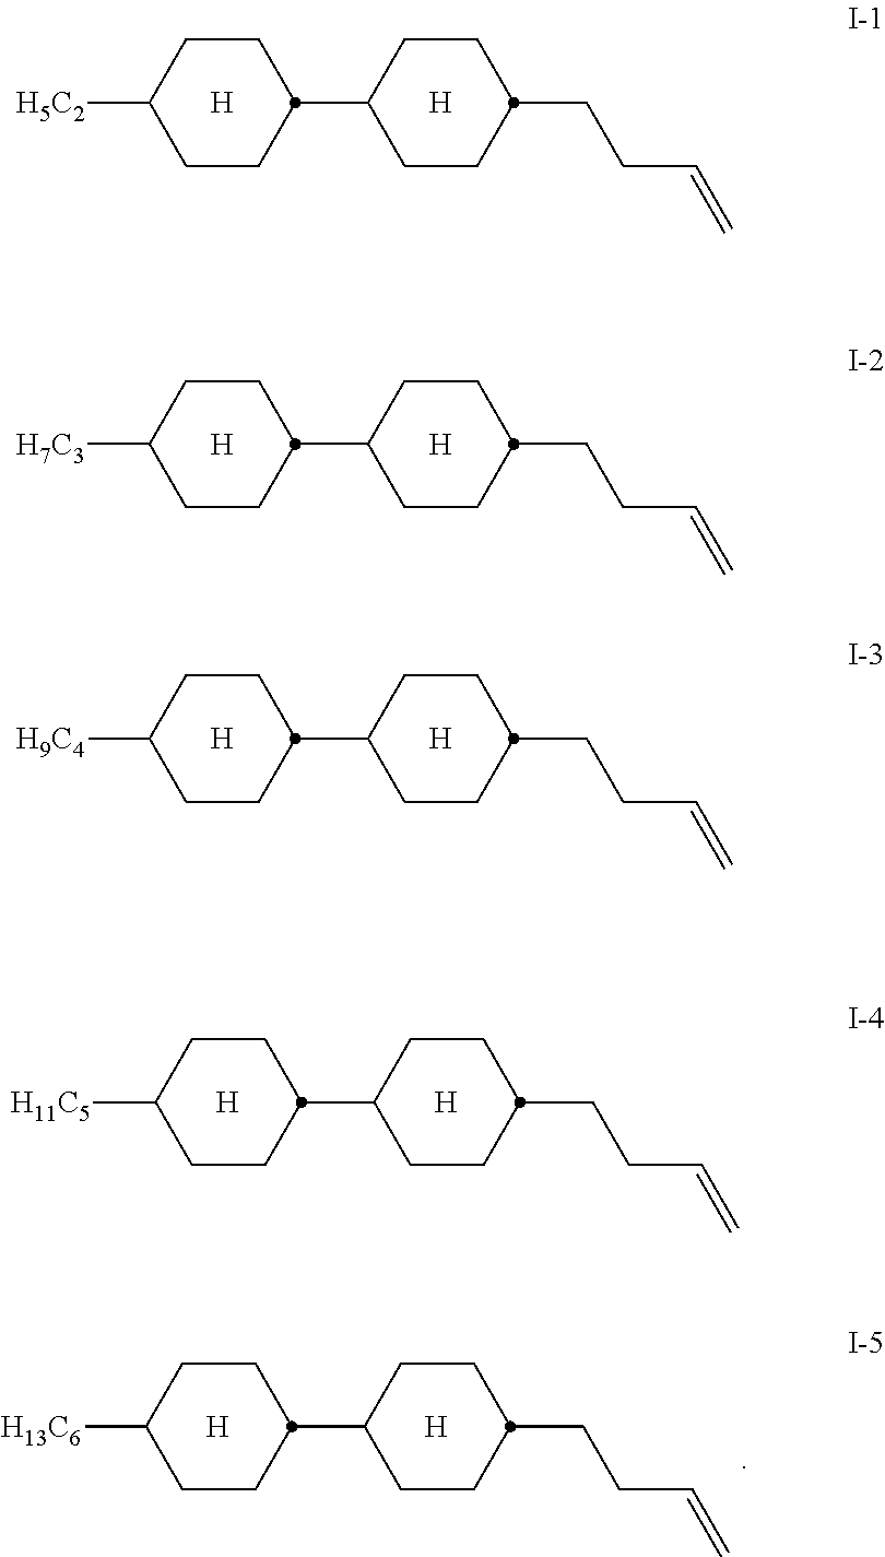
C1CC(C2CCC(CCC=C)CC2)CCC1[H5C2].[H].[H].C1CC(C2CCC(CCC=C)CC2)CCC1[H7C3].[H].[H].C1CC(C2CCC(CCC=C)CC2)CCC1[H9C4].[H].[H].C1CC(C2CCC(CCC=C)CC2)CCC1[H11C5].[H].[H].C1CC(C2CCC(CCC=C)CC2)CCC1[H13C6].[H].[H]
